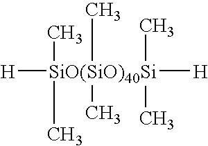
[H][SiO(SiO)40Si]([H])(C)(C)(C)(C)(C)C
